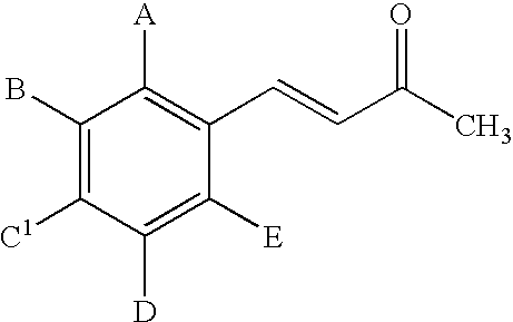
C1(B)=C([C1])C([D])=C([E])C(C=CC(C)=O)=C1[A]
